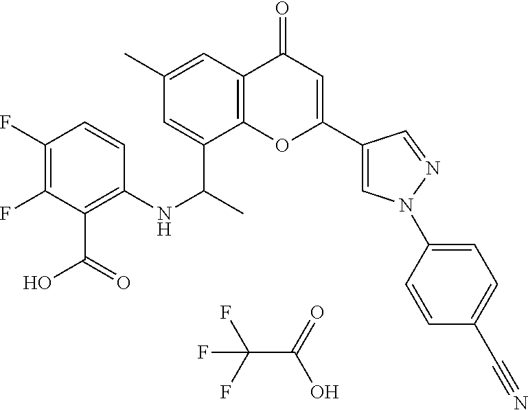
FC(F)(F)C(=O)O.C12=C(C=C(C)C=C1C(C)NC1=C(C(O)=O)C(F)=C(F)C=C1)C(=O)C=C(C1=CN(C3=CC=C(C#N)C=C3)N=C1)O2
